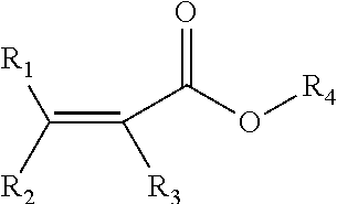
C(=C([R2])[R1])(C(O[R4])=O)[R3]
